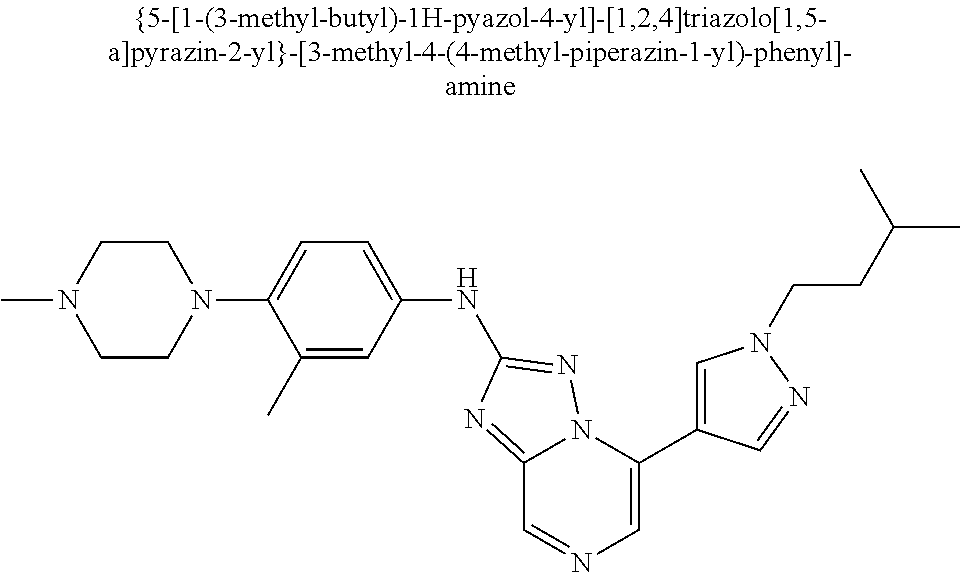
C1CN(C2=CC=C(NC3=NN4C(=N3)C=NC=C4C3=CN(CCC(C)C)N=C3)C=C2C)CCN1C
